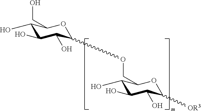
C1(O)C(O)C(O)C(OCC2OC([OR3])C(O)C(O)C2O)OC1CO
